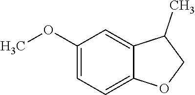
C1(OC)=CC=C2C(=C1)C(C)CO2
